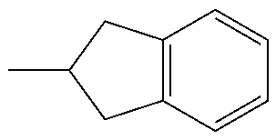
C12=C(CC(C)C1)C=CC=C2
